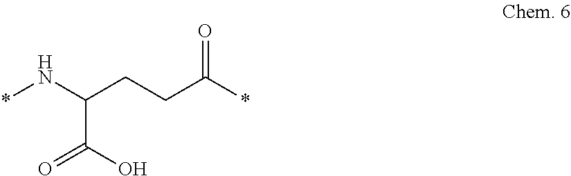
*NC(CCC(*)=O)C(=O)O
